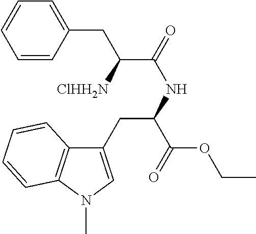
C1(CC(NC(=O)C([ClHH2N])CC2=CC=CC=C2)C(=O)OCC)=CN(C)C2=C1C=CC=C2
